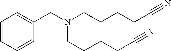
C1=CC=CC(CN(CCCCC#N)CCCCC#N)=C1
